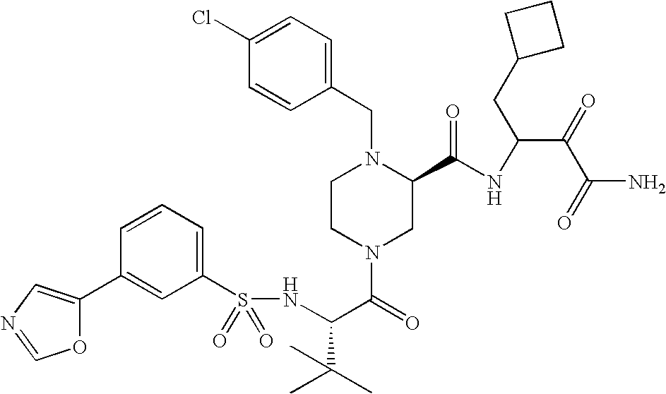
C1(S(NC(C(=O)N2CC(C(NC(C(C(N)=O)=O)CC3CCC3)=O)N(CC3=CC=C(Cl)C=C3)CC2)C(C)(C)C)(=O)=O)=CC=CC(C2=CN=CO2)=C1
